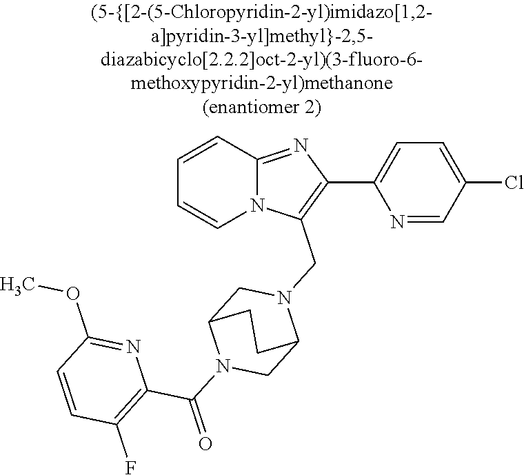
N12C(=NC(C3=CC=C(Cl)C=N3)=C1CN1CC3N(C(=O)C4=C(F)C=CC(OC)=N4)CC1CC3)C=CC=C2
